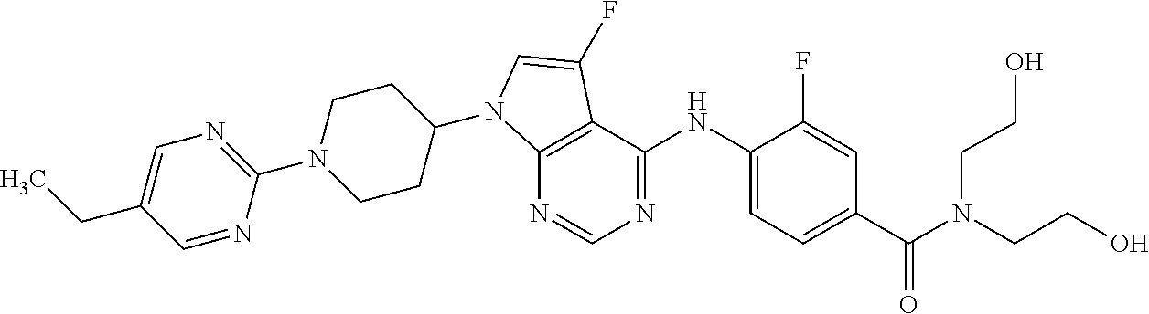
C12=C(C(NC3=CC=C(C(=O)N(CCO)CCO)C=C3F)=NC=N1)C(F)=CN2C1CCN(C2=NC=C(CC)C=N2)CC1
